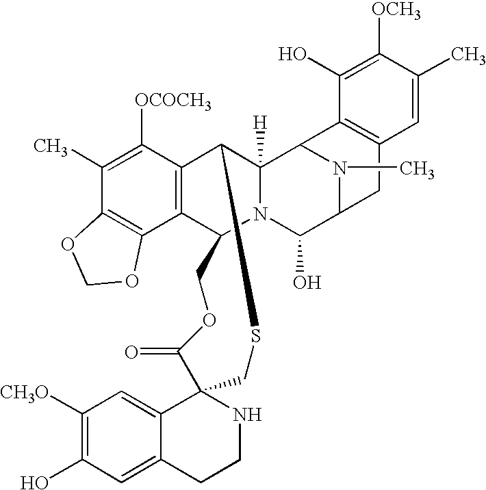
C1([CH3O])=C(O)C=C2C(=C1)C1(NCC2)C(=O)OCC2N3C([H])(C(SC1)C1=C2C2=C(C(C)=C1[OCOCH3])OCO2)C1N(C)C(C3O)CC2=C1C(O)=C([OCH3])C(C)=C2
